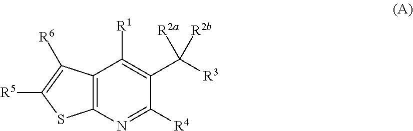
C12=C(N=C([R4])C(C([R3])([R2a])[R2b])=C1[R1])SC([R5])=C2[R6]
